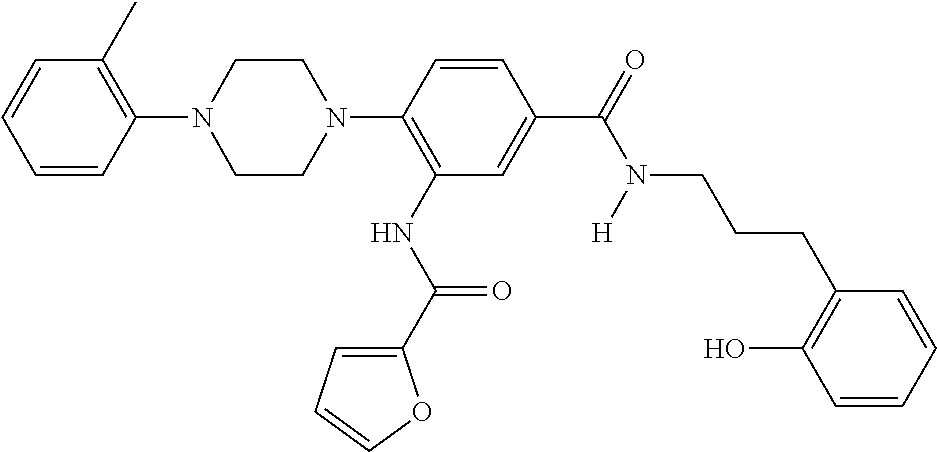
C1(N2CCN(C3=C(NC(=O)C4=CC=CO4)C=C(C(=O)N(CCCC4=C(O)C=CC=C4)[H])C=C3)CC2)=C(C)C=CC=C1
